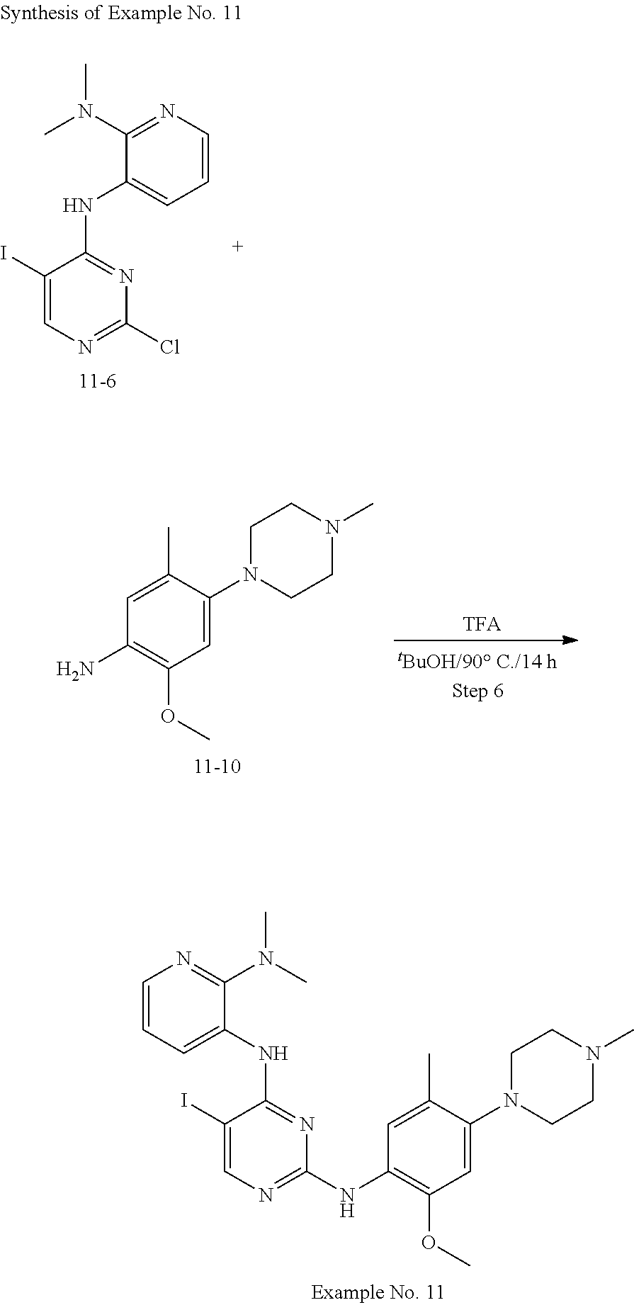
N(C1=NC(NC2=C(OC)C=C(N3CCN(C)CC3)C(C)=C2)=NC=C1I)C1=CC=CN=C1N(C)C.C1=CN=C(N(C)C)C(NC2=NC(Cl)=NC=C2I)=C1.C1=C(C)C(N2CCN(C)CC2)=CC(OC)=C1N
